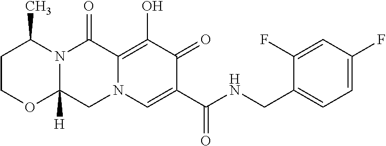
C1COC2([H])N(C1C)C(=O)C1=C(O)C(=O)C(C(NCC3=CC=C(F)C=C3F)=O)=CN1C2
